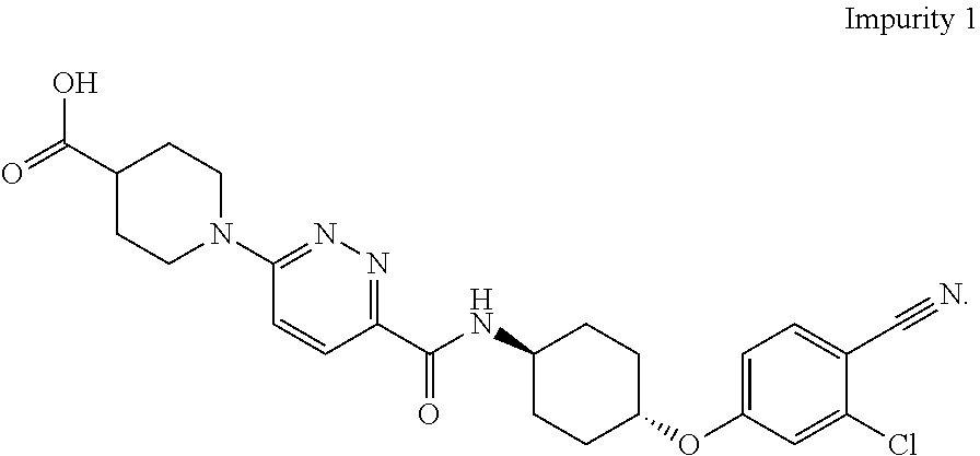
C1=CC(C(NC2CCC(OC3=CC=C(C#N)C(Cl)=C3)CC2)=O)=NN=C1N1CCC(C(=O)O)CC1
